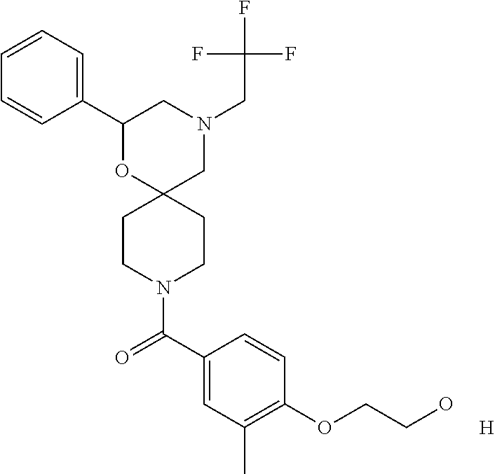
N1(CC(F)(F)F)CC2(OC(C3=CC=CC=C3)C1)CCN(C(C1=CC(C)=C(OCCO)C=C1)=O)CC2.[H]
